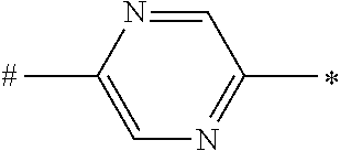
C1=NC(C)=CN=C1C
